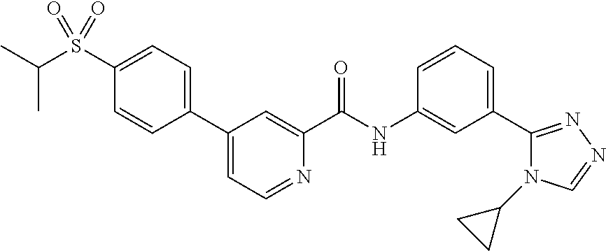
C1(C2=CC=C(S(=O)(=O)C(C)C)C=C2)=CC=NC(C(NC2=CC(C3=NN=CN3C3CC3)=CC=C2)=O)=C1
